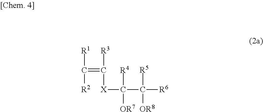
[R1]C(=C([R3])[X]C(C([R6])([R5])[OR8])([R4])[OR7])[R2]
